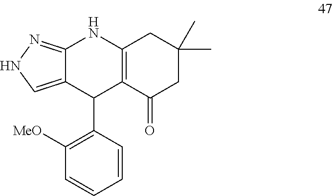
C12=NNC=C1C(C1=C([MeO])C=CC=C1)C1=C(N2)CC(C)(C)CC1=O
